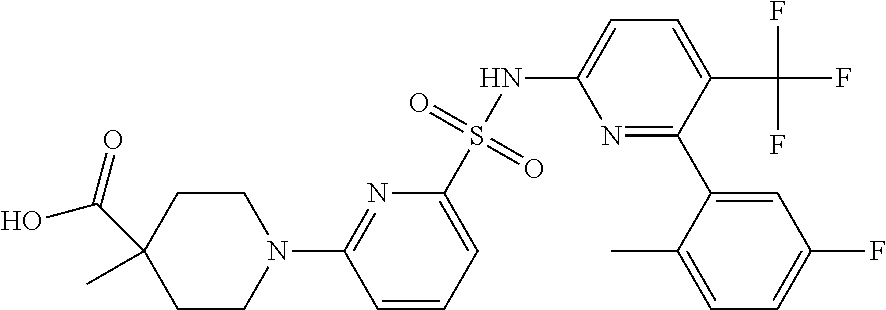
N1=C(C2=CC(F)=CC=C2C)C(C(F)(F)F)=CC=C1NS(C1=CC=CC(N2CCC(C)(C(=O)O)CC2)=N1)(=O)=O
